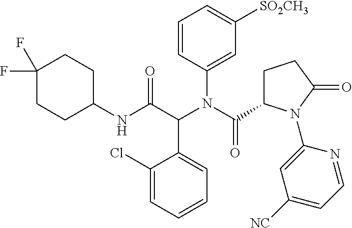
C1(C(C(NC2CCC(F)(F)CC2)=O)N(C(=O)C2CCC(=O)N2C2=CC([NC])=CC=N2)C2=CC([SO2CH3])=CC=C2)=CC=CC=C1Cl
